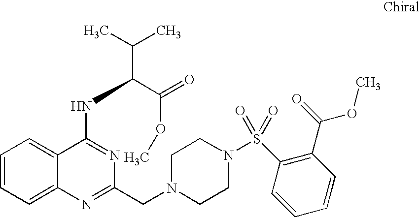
C1=CC=C2C(=C1)C(NC(C(C)C)C(=O)OC)=NC(CN1CCN(S(=O)(=O)C3=C(C(=O)OC)C=CC=C3)CC1)=N2
